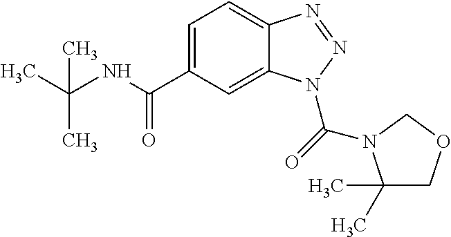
CC(NC(C1=CC=C2C(=C1)N(C(=O)N1C(C)(C)COC1)N=N2)=O)(C)C
